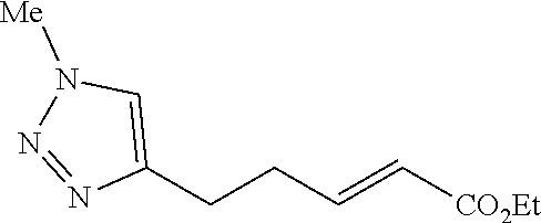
C1(CCC=C[CO2Et])=CN([Me])N=N1
